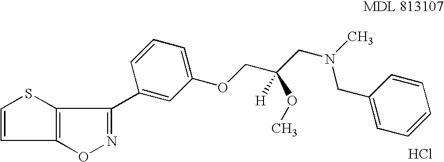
C1=CC2=C(S1)C(C1=CC(OCC(CN(C)CC3=CC=CC=C3)([H])OC)=CC=C1)=NO2.Cl
